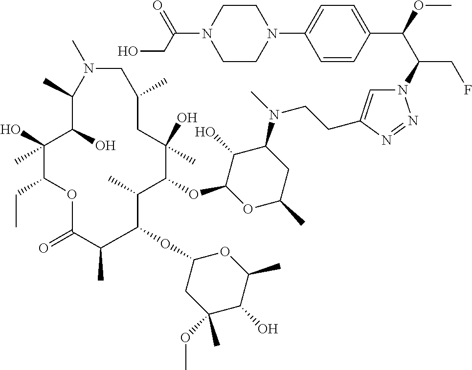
N1=NN(C(C(C2=CC=C(N3CCN(C(=O)CO)CC3)C=C2)OC)CF)C=C1CCN(C1C(O)C(OC2C(C)C(OC3CC(OC)(C)C(O)C(C)O3)C(C)C(=O)OC(CC)C(O)(C)C(O)C(C)N(C)CC(C)CC2(O)C)OC(C)C1)C
